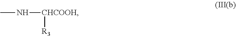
CN[CHCOOH][R3]
